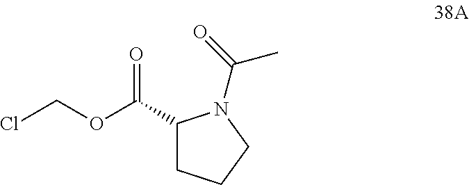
ClCOC(C1CCCN1C(=O)C)=O
